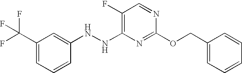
C1(F)=C(NNC2=CC(C(F)(F)F)=CC=C2)N=C(OCC2=CC=CC=C2)N=C1
